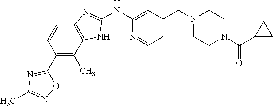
C1=C(CN2CCN(C(C3CC3)=O)CC2)C=C(NC2=NC3=C(C(C)=C(C4=NC(C)=NO4)C=C3)N2)N=C1
